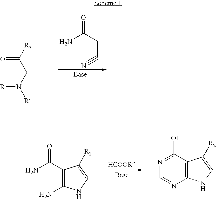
NC(CC#N)=O.[R2]C(CN([R])[R])=O.C1(C(N)=O)=C(N)NC=C1[R1].N1=C(O)C2=C(N=C1)NC=C2[R2]
